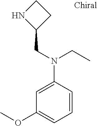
C1(CN(C2=CC(OC)=CC=C2)CC)CCN1
